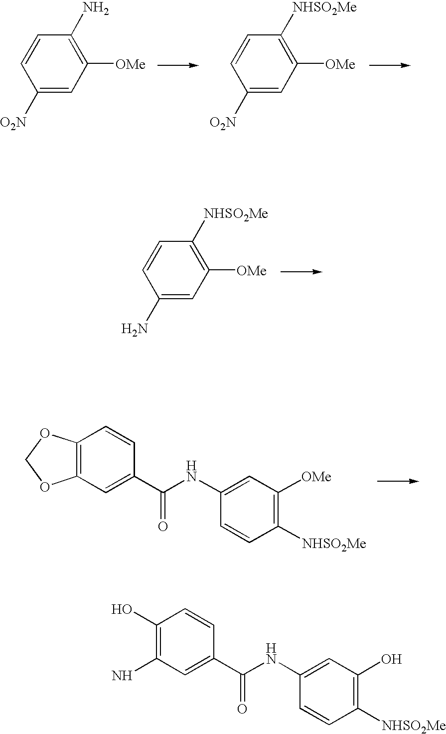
C1([O2N])=CC([OMe])=C(N)C=C1.C1([O2N])=CC([OMe])=C([NHSO2Me])C=C1.C1(N)=CC([OMe])=C([NHSO2Me])C=C1.C12=C(C=C(C(NC3=CC([OMe])=C([NHSO2Me])C=C3)=O)C=C1)OCO2.C1(O)=C(N)C=C(C(NC2=CC(O)=C([NHSO2Me])C=C2)=O)C=C1
